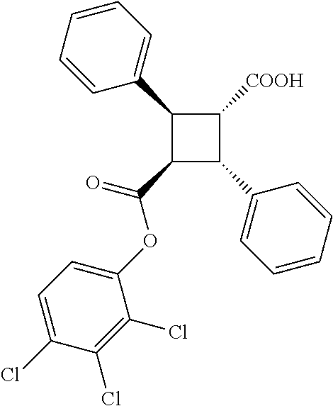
C1(C2=CC=CC=C2)C(C(=O)OC2=CC=C(Cl)C(Cl)=C2Cl)C(C2=CC=CC=C2)C1[COOH]
